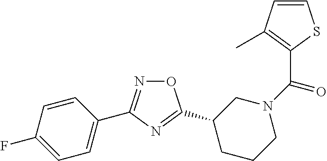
C1=C(C2=NOC(C3CN(C(=O)C4=C(C)C=CS4)CCC3)=N2)C=CC(F)=C1
